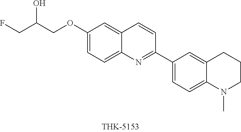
C1(OCC(CF)O)=CC=C2C(=C1)C=CC(C1=CC=C3C(=C1)CCCN3C)=N2
